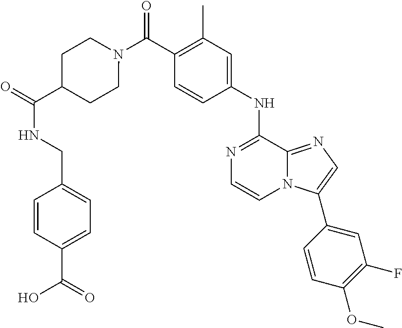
C1(C)=C(C(N2CCC(C(NCC3=CC=C(C(O)=O)C=C3)=O)CC2)=O)C=CC(NC2=NC=CN3C2=NC=C3C2=CC(F)=C(OC)C=C2)=C1
